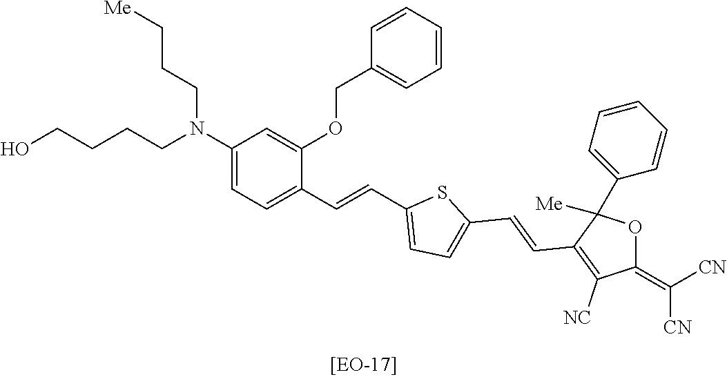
C(CN(CCC[Me])C1=CC=C(C=CC2=CC=C(C=CC3=C([NC])C(=C([CN])[CN])OC3(C3=CC=CC=C3)[Me])S2)C(OCC2=CC=CC=C2)=C1)CCO
